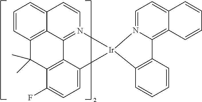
C1=CC2=CC=CC3=C2C2=N1[Ir]1(C4=CC=C(F)C(=C24)C3(C)C)N2=CC=C3C(=C2C2=C1C=CC=C2)C=CC=C3
